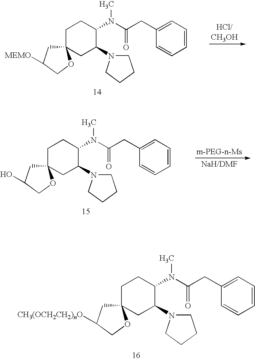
C1C(N2CCCC2)C(N(C)C(CC2=CC=CC=C2)=O)CCC12CC([MEMO])CO2.C1C(N2CCCC2)C(N(C)C(CC2=CC=CC=C2)=O)CCC12CC(O)CO2.C1C(N2CCCC2)C(N(C)C(CC2=CC=CC=C2)=O)CCC12CC([CH3(OCH2CH2)nO])CO2
